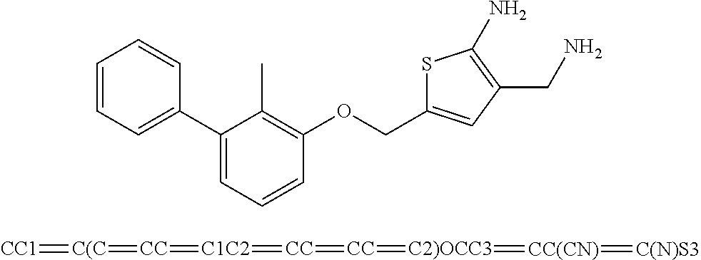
C1=CC=C(C2=CC=CC(OCC3=CC(CN)=C(N)S3)=C2C)C=C1.[CC1]=[C(C]=[CC]=[C1C2]=[CC]=[CC]=[C2)OCC3]=[CC(CN)]=[C(N)S3]
